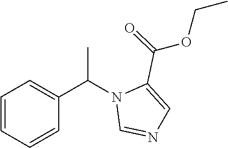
C1=CC=CC(C(N2C=NC=C2C(OCC)=O)C)=C1
